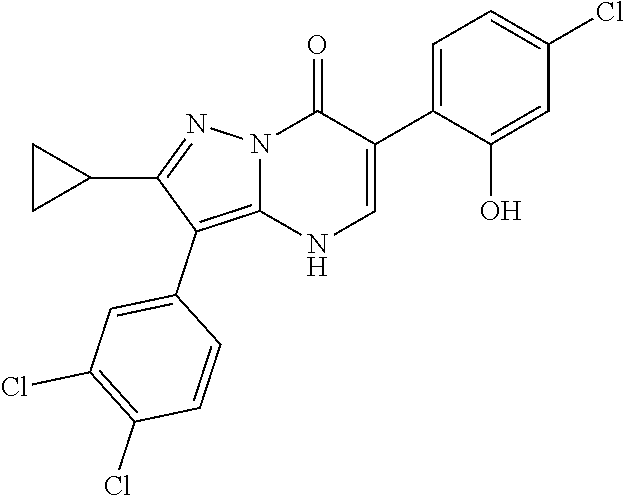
O=C1N2C(=C(C3=CC(Cl)=C(Cl)C=C3)C(C3CC3)=N2)NC=C1C1=CC=C(Cl)C=C1O
